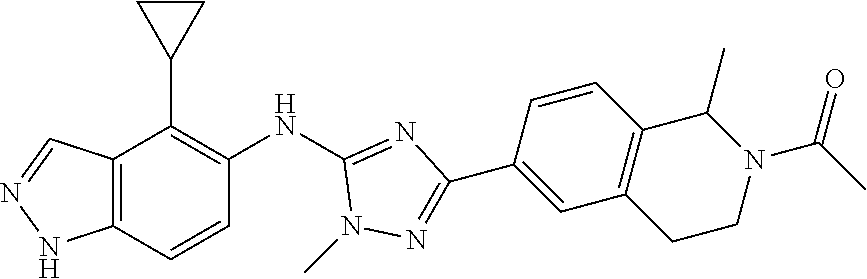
C12=C(C=CC(NC3=NC(C4=CC5=C(C=C4)C(C)N(C(C)=O)CC5)=NN3C)=C1C1CC1)NN=C2
